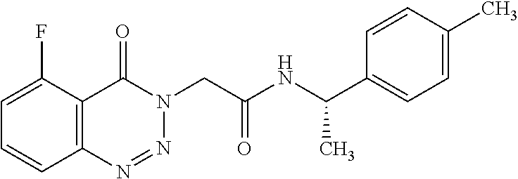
C1=C(F)C2=C(C=C1)N=NN(CC(NC(C1=CC=C(C)C=C1)C)=O)C2=O
